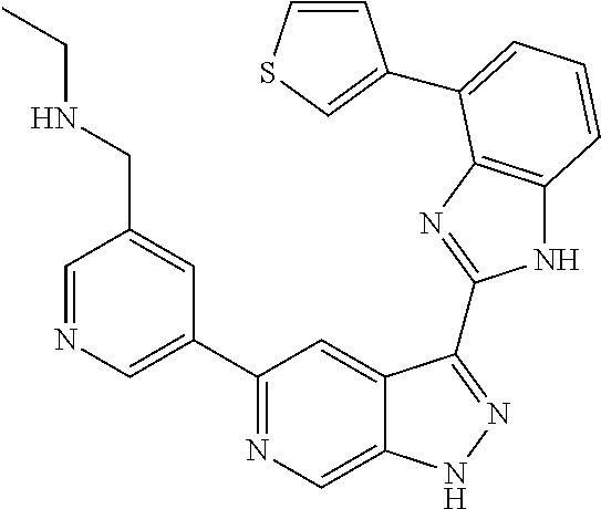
C1=NC=C(C2=NC=C3C(=C2)C(C2=NC4=C(N2)C=CC=C4C2=CSC=C2)=NN3)C=C1CNCC
